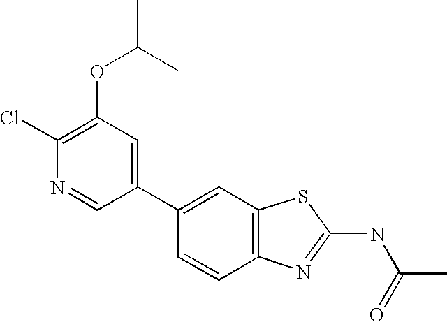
C1(C2=CC3=C(C=C2)N=C(NC(=O)C)S3)=CC(OC(C)C)=C(Cl)N=C1
